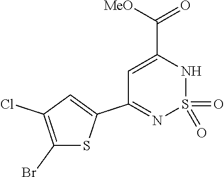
C1(Br)=C(Cl)C=C(C2=NS(=O)(=O)NC(C([MeO])=O)=C2)S1
